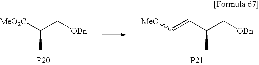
C(C(C[OBn])C)=C[MeO].[P21].[MeO2C]C(C[OBn])C.[P20]
